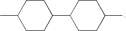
C1CC(C2CCC(C)CC2)CCC1C
